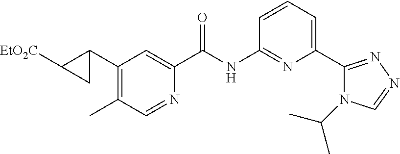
C1(C2CC2[EtO2C])=C(C)C=NC(C(NC2=NC(C3=NN=CN3C(C)C)=CC=C2)=O)=C1
